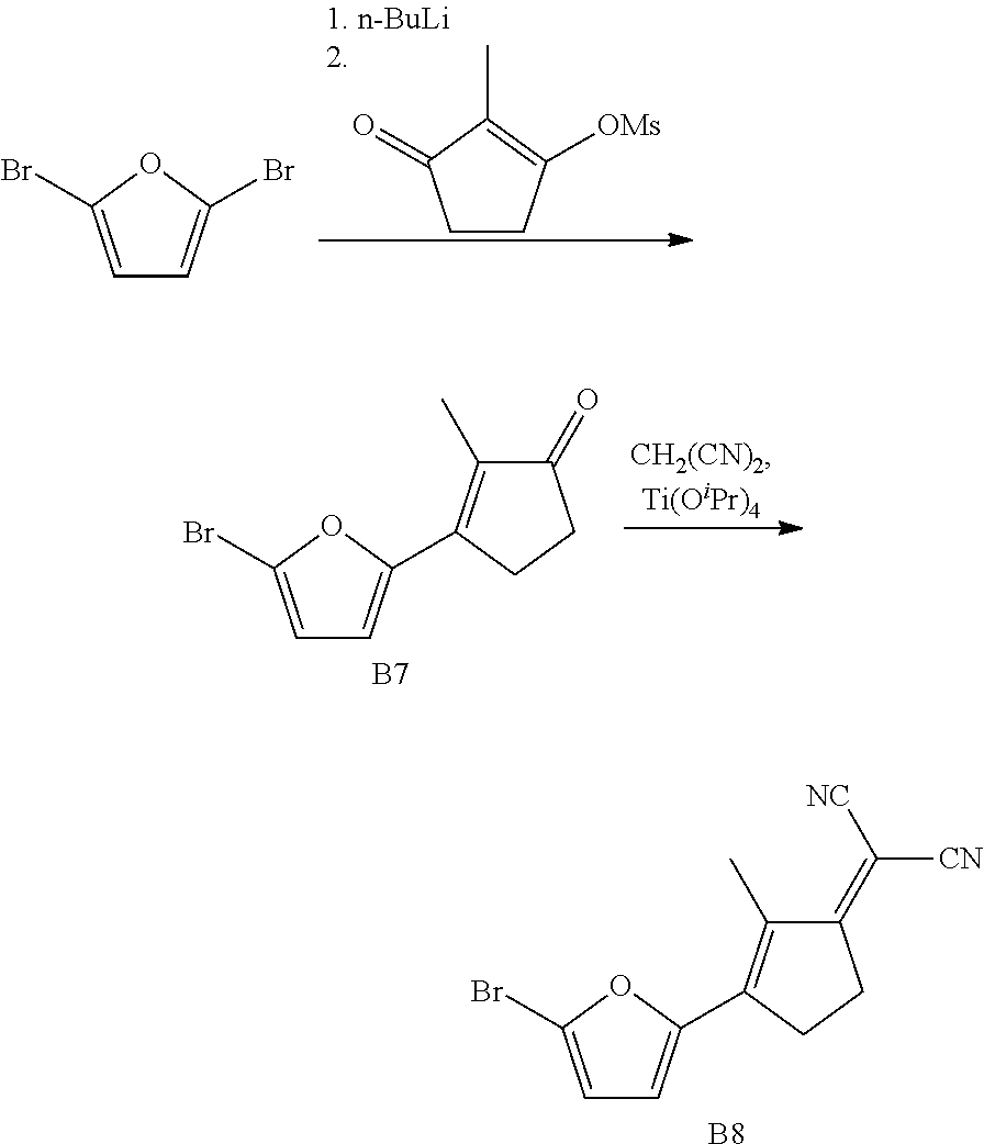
C1CC([OMs])=C(C)C1=O.C1=C(Br)OC(Br)=C1.[B7].C1=C(Br)OC(C2=C(C)C(=O)CC2)=C1.C1=C(Br)OC(C2=C(C)C(=C([CN])[NC])CC2)=C1.[B8]
